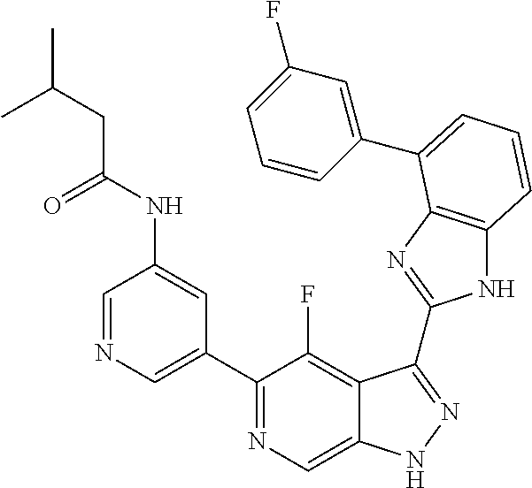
C1=NC=C(C2=NC=C3C(=C2F)C(C2=NC4=C(N2)C=CC=C4C2=CC(F)=CC=C2)=NN3)C=C1NC(CC(C)C)=O
